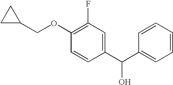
C1(F)=C(OCC2CC2)C=CC(C(C2=CC=CC=C2)O)=C1
